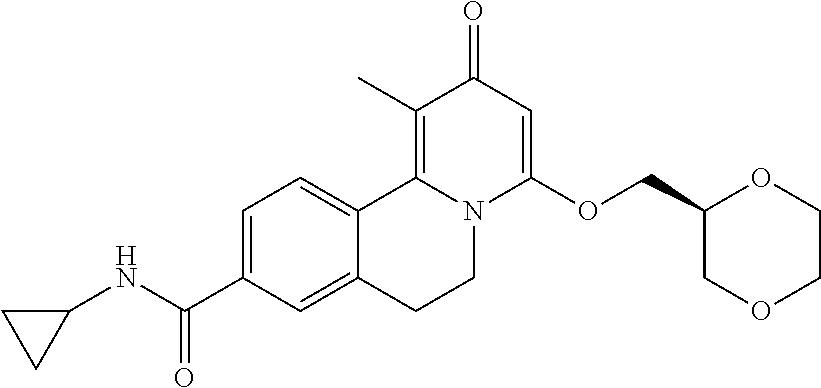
C1=C(C(=O)NC2CC2)C=C2C(=C1)C1=C(C)C(=O)C=C(OCC3COCCO3)N1CC2
